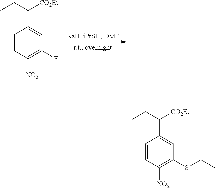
C1=CC([NO2])=C(F)C=C1C(CC)[CO2Et].C1=CC([NO2])=C(SC(C)C)C=C1C(CC)[CO2Et]
